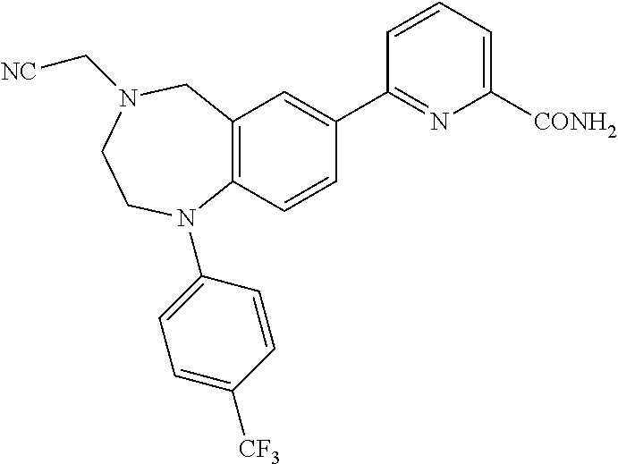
C12=C(C=CC(C3=NC([CONH2])=CC=C3)=C1)N(C1=CC=C([CF3])C=C1)CCN(C[NC])C2
